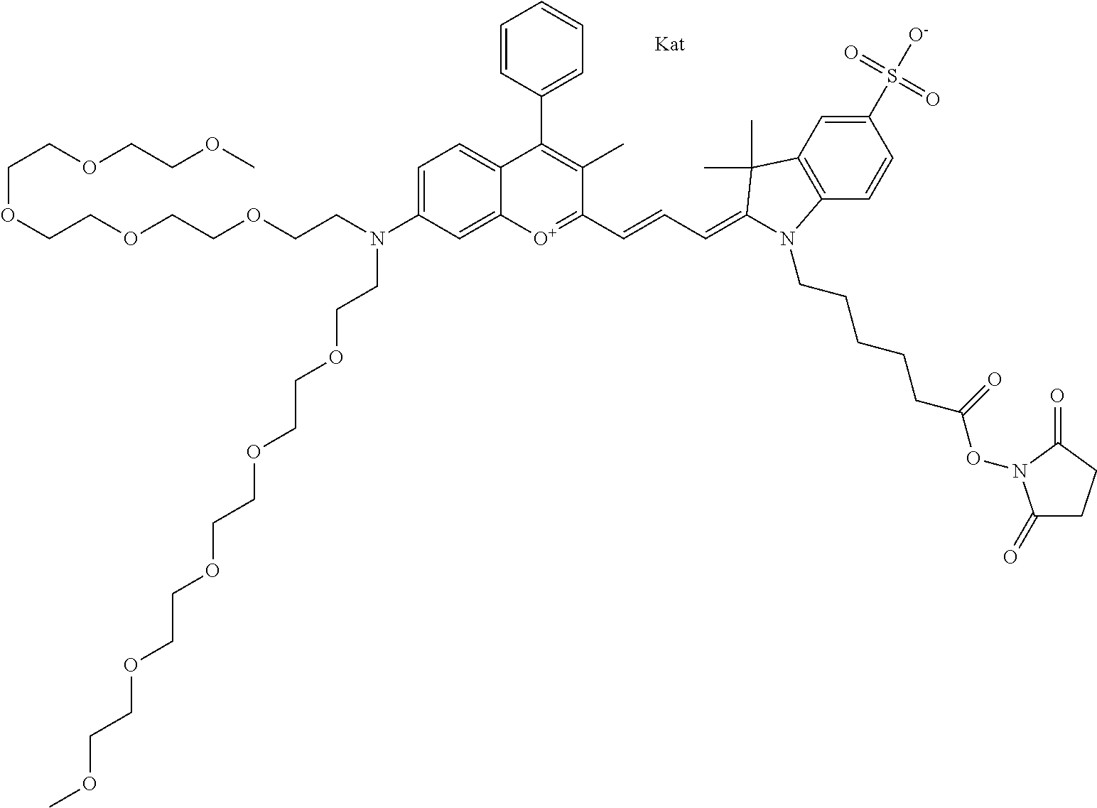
C(OCCOCCOCCN(CCOCCOCCOCCOCCOC)C1=CC=C2C(=C1)[O+]=C(C=CC=C1C(C)(C)C3=C(C=CC(S(=O)(=O)[O-])=C3)N1CCCCCC(ON1C(=O)CCC1=O)=O)C(C)=C2C1=CC=CC=C1)COCCOC
